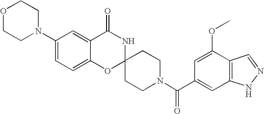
C1(N2CCOCC2)=CC=C2C(=C1)C(=O)NC1(O2)CCN(C(=O)C2=CC3=C(C(OC)=C2)C=NN3)CC1
